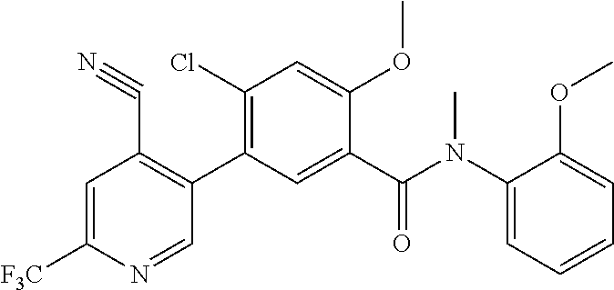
C1=C([F3C])N=CC(C2=C(Cl)C=C(OC)C(C(N(C3=CC=CC=C3OC)C)=O)=C2)=C1C#N
